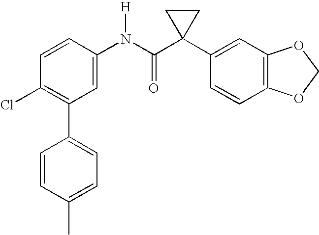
C1=CC(N(C(C2(C3=CC4=C(C=C3)OCO4)CC2)=O)[H])=CC(C2=CC=C(C)C=C2)=C1Cl
